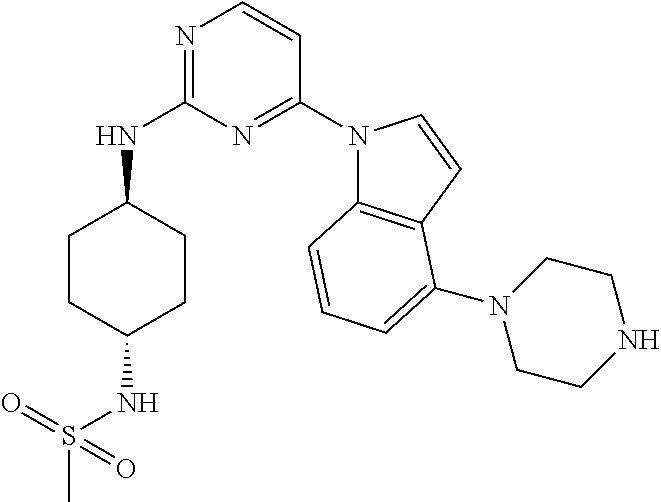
C1CC(NS(C)(=O)=O)CCC1NC1=NC=CC(N2C3=C(C=C2)C(N2CCNCC2)=CC=C3)=N1
